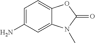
C1=C(N)C=C2C(=C1)OC(=O)N2C
